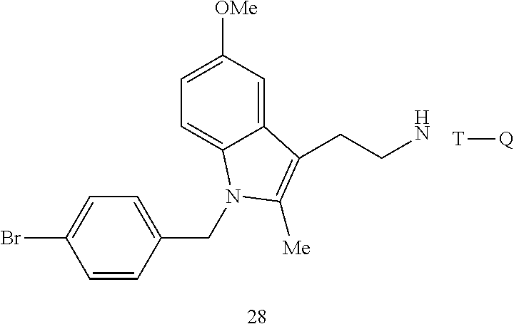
BrC1=CC=C(CN2C3=CC=C([OMe])C=C3C(CCN)=C2[Me])C=C1.[T][Q]
